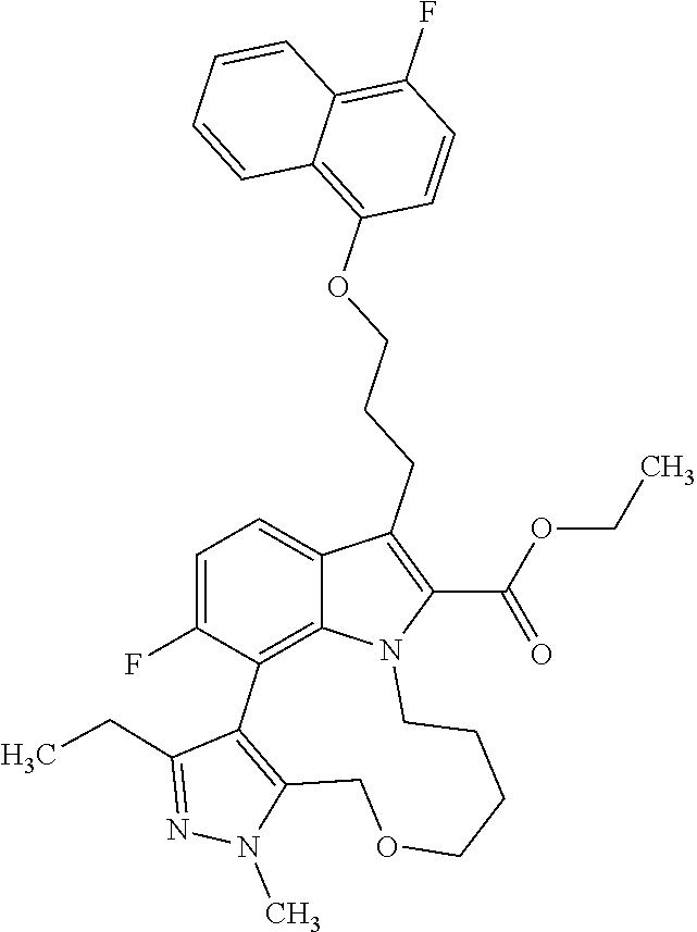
N1(C)C2=C(C(CC)=N1)C1=C3C(=CC=C1F)C(CCCOC1=C4C(=C(F)C=C1)C=CC=C4)=C(C(OCC)=O)N3CCCCOC2
